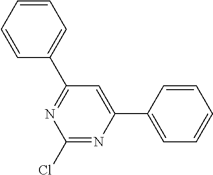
C1=CC=CC=C1C1=NC(Cl)=NC(C2=CC=CC=C2)=C1
